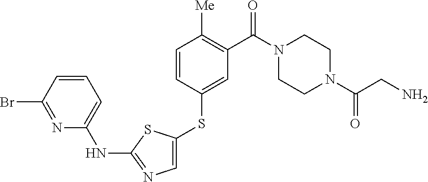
C1=CC(SC2=CN=C(NC3=CC=CC(Br)=N3)S2)=CC(C(N2CCN(C(CN)=O)CC2)=O)=C1[Me]
